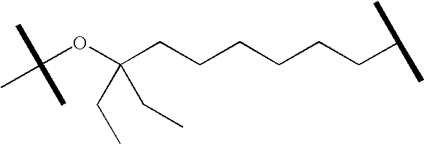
C(OC(CCCCCCC(C)C)(CC)CC)(C)(C)C
